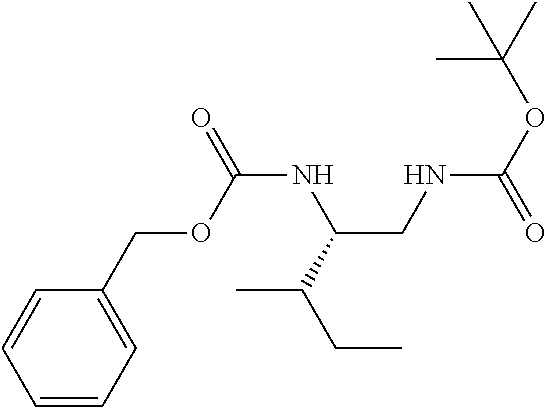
C1=CC=C(COC(NC(CNC(OC(C)(C)C)=O)C(CC)C)=O)C=C1
